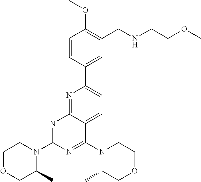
C1=CC(C2=CC=C3C(=N2)N=C(N2CCOCC2C)N=C3N2C(C)COCC2)=CC(CNCCOC)=C1OC
